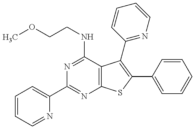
C1(C2=CC=CC=N2)=NC2=C(C(NCCOC)=N1)C(C1=NC=CC=C1)=C(C1=CC=CC=C1)S2
